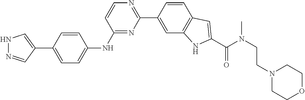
C1=CC(C2=NC=CC(NC3=CC=C(C4=CNN=C4)C=C3)=N2)=CC2=C1C=C(C(N(CCN1CCOCC1)C)=O)N2
